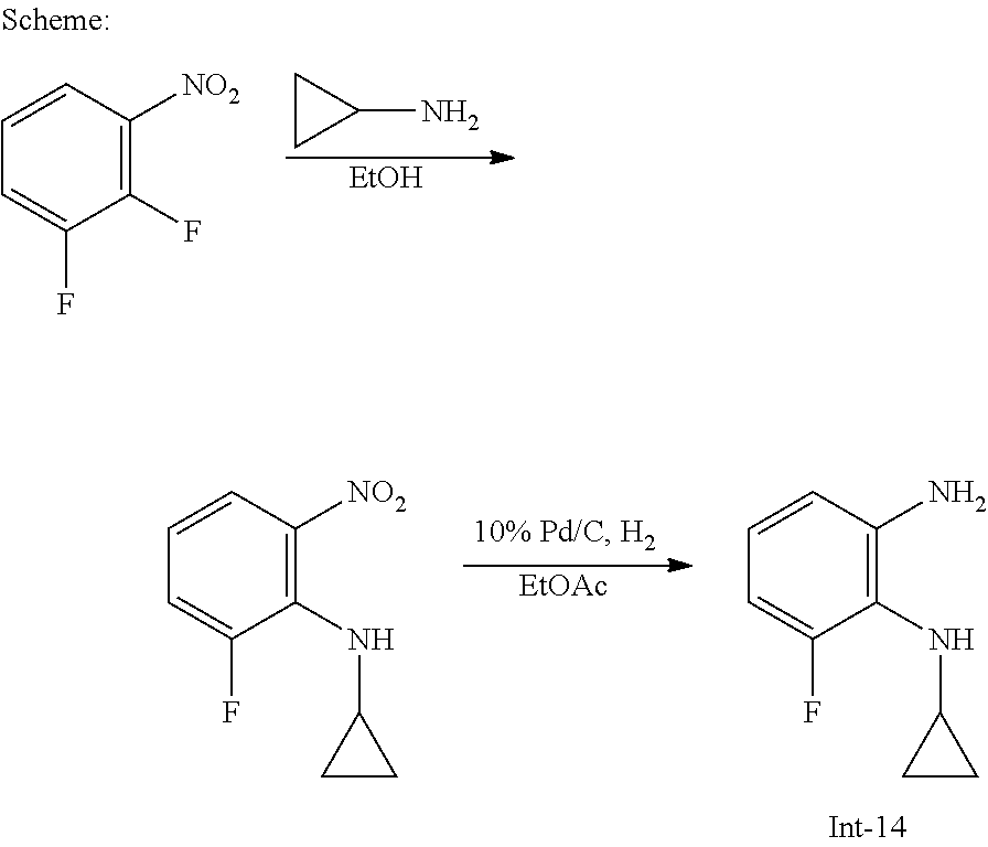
[EtOAc].C1=CC(N)=C(NC2CC2)C(F)=C1.C1=CC([NO2])=C(NC2CC2)C(F)=C1.C1CC1N.[EtOH].C1=CC([NO2])=C(F)C(F)=C1
